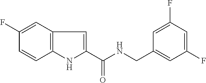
C1(F)=CC2=C(C=C1)NC(C(NCC1=CC(F)=CC(F)=C1)=O)=C2
